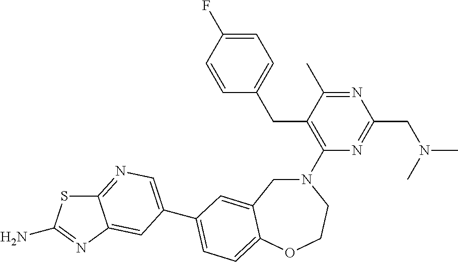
C1(N2CC3=CC(C4=CN=C5SC(N)=NC5=C4)=CC=C3OCC2)=C(CC2=CC=C(F)C=C2)C(C)=NC(CN(C)C)=N1
